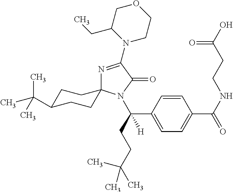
N1=C(N2CCOCC2CC)C(=O)N(C(C2=CC=C(C(NCCC(O)=O)=O)C=C2)(CCC(C)(C)C)[H])C12CCC(C(C)(C)C)CC2
